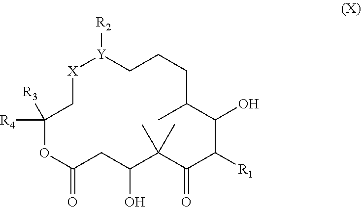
C1([R4])([R3])OC(=O)CC(O)C(C)(C)C(=O)C([R1])C(O)C(C)CCC[Y]([R2])[X]C1
